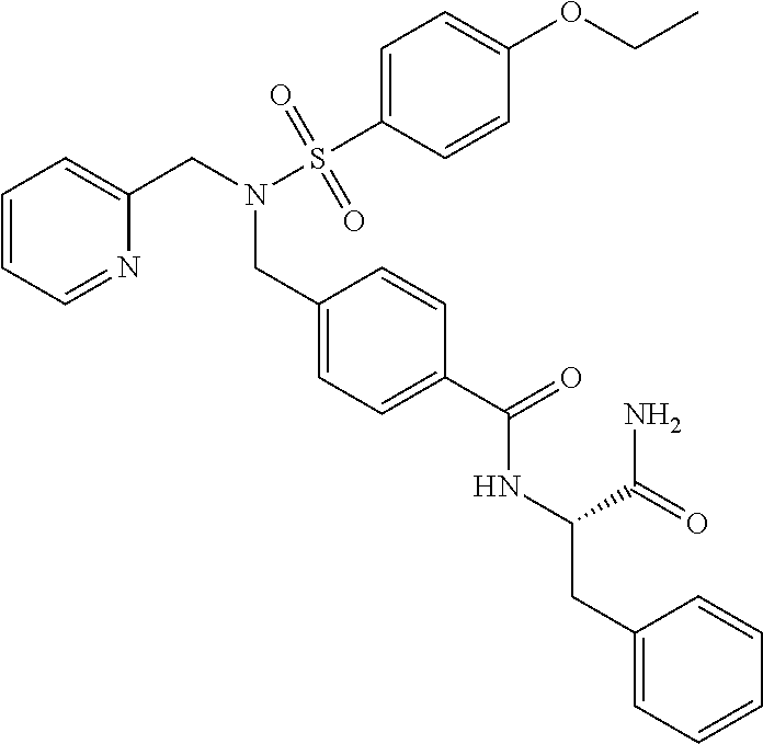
C1=CC=NC(CN(S(C2=CC=C(OCC)C=C2)(=O)=O)CC2=CC=C(C(=O)NC(CC3=CC=CC=C3)C(=O)N)C=C2)=C1
